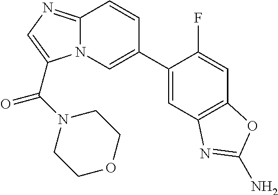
C12=NC=C(C(N3CCOCC3)=O)N1C=C(C1=CC3=C(C=C1F)OC(N)=N3)C=C2
